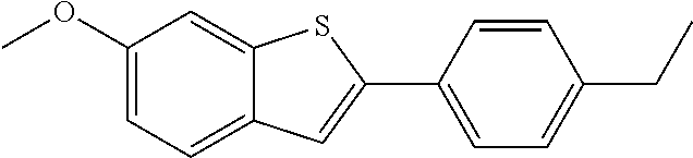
C1(OC)=CC=C2C(=C1)SC(C1=CC=C(CC)C=C1)=C2
